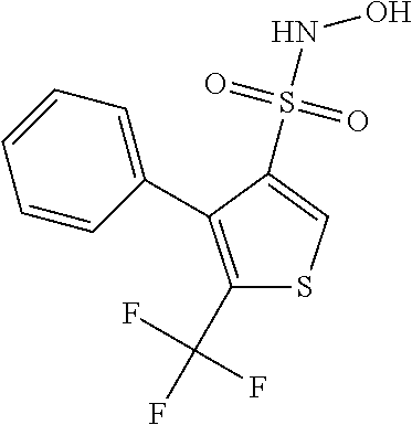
C1(C(F)(F)F)=C(C2=CC=CC=C2)C(S(NO)(=O)=O)=CS1
